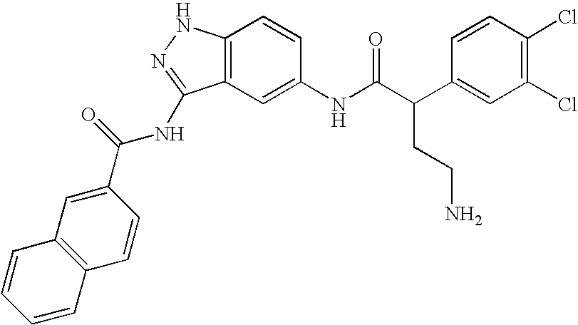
C12=C(C=C(NC(C(C3=CC(Cl)=C(Cl)C=C3)CCN)=O)C=C1)C(NC(C1=CC3=C(C=C1)C=CC=C3)=O)=NN2
